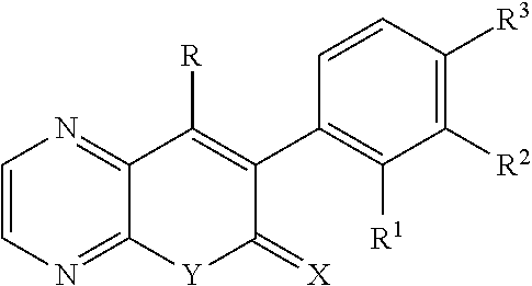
C1=CN=C2C(=N1)C([R])=C(C1=C([R1])C([R2])=C([R3])C=C1)C(=[X])[Y]2
